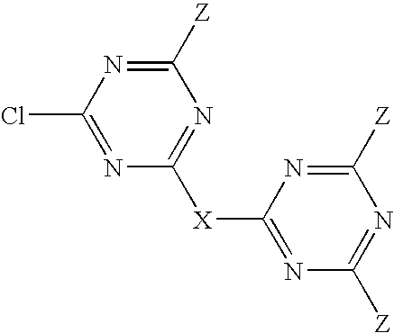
C1([Z])=NC(Cl)=NC([X]C2=NC([Z])=NC([Z])=N2)=N1
